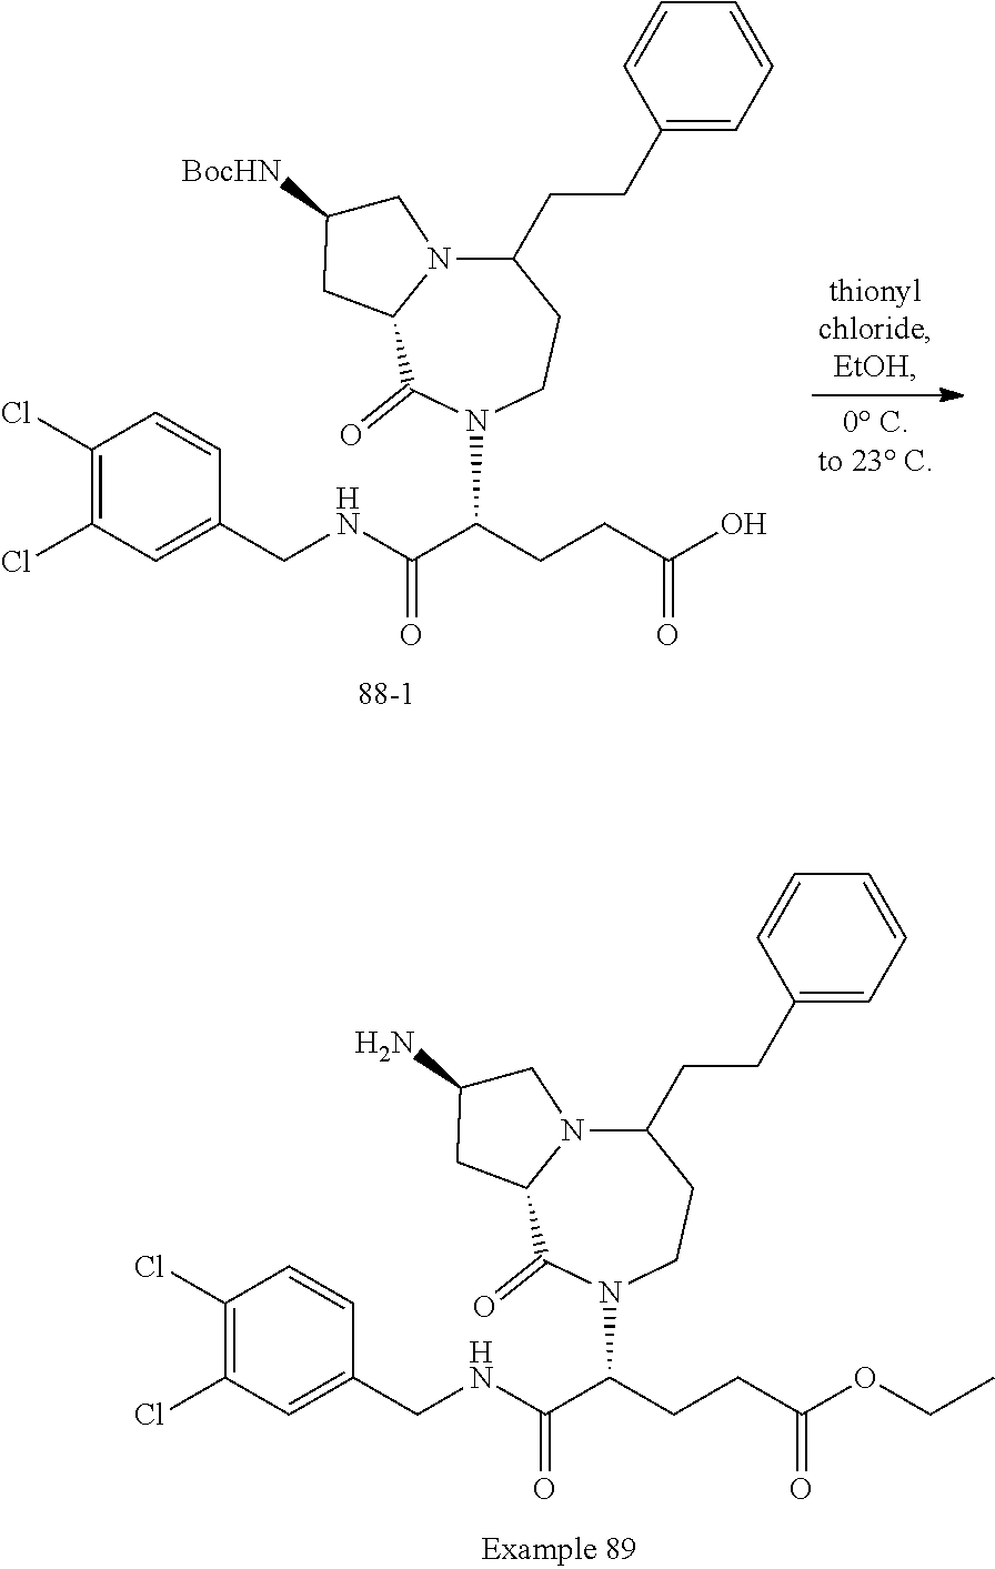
C1=CC(CNC(C(CCC(=O)OCC)N2C(=O)C3CC(N)CN3C(CCC3=CC=CC=C3)CC2)=O)=CC(Cl)=C1Cl.C1=CC(CNC(C(CCC(=O)O)N2C(=O)C3CC([BocHN])CN3C(CCC3=CC=CC=C3)CC2)=O)=CC(Cl)=C1Cl
